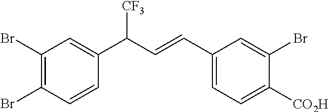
C1(Br)=C(Br)C=CC(C(C=CC2=CC=C([CO2H])C(Br)=C2)[CF3])=C1
